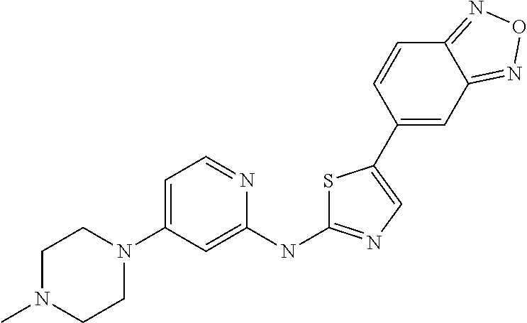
C1N(C)CCN(C2=CC=NC(NC3=NC=C(C4=CC5=NON=C5C=C4)S3)=C2)C1
